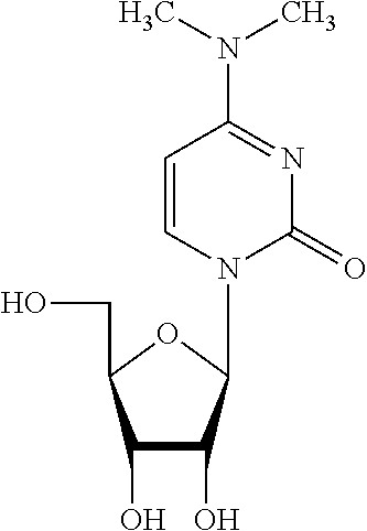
C1(O)C(O)C(N2C(=O)N=C(N(C)C)C=C2)OC1CO
